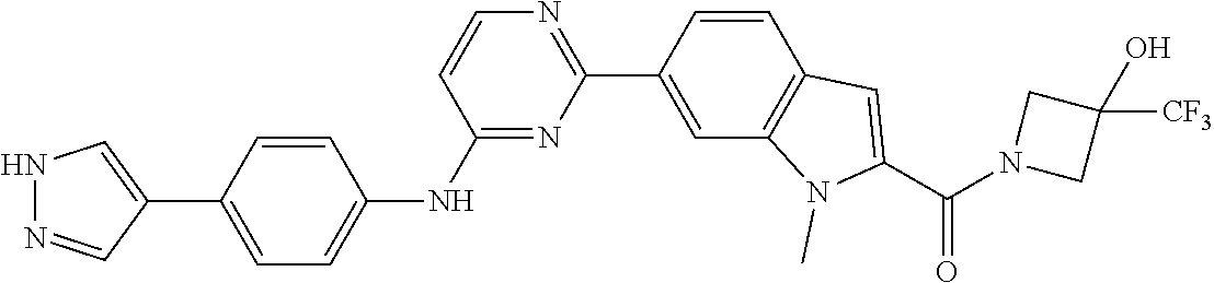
N1N=CC(C2=CC=C(NC3=NC(C4=CC5=C(C=C4)C=C(C(N4CC([CF3])(O)C4)=O)N5C)=NC=C3)C=C2)=C1
